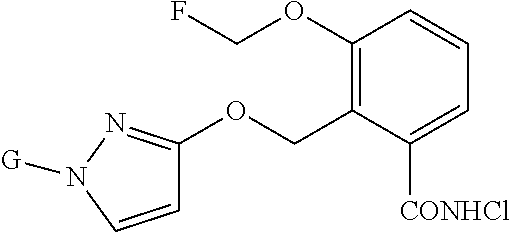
C1=CN([G])N=C1OCC1=C(OCF)C=CC=C1[CONHCl]
